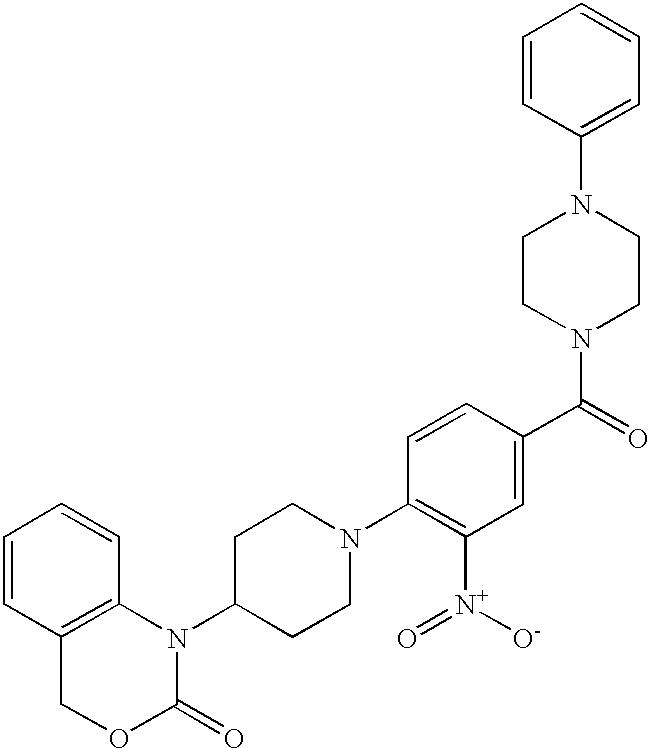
C1=CC2=C(C=C1)N(C1CCN(C3=C([N+]([O-])=O)C=C(C(=O)N4CCN(C5=CC=CC=C5)CC4)C=C3)CC1)C(=O)OC2
